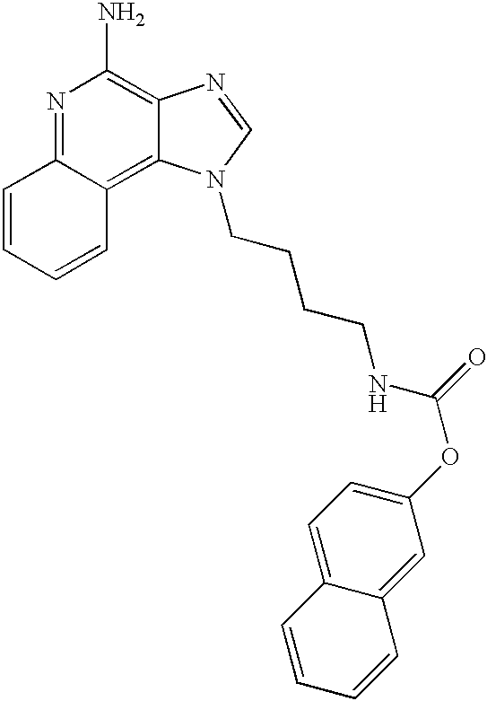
N1=C2C(=C3C(=C1N)N=CN3CCCCNC(OC1=CC=C3C(=C1)C=CC=C3)=O)C=CC=C2
